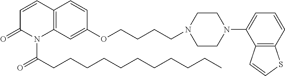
C12=C(C=C(OCCCCN3CCN(C4=CC=CC5=C4C=CS5)CC3)C=C1)N(C(CCCCCCCCCCC)=O)C(=O)C=C2
